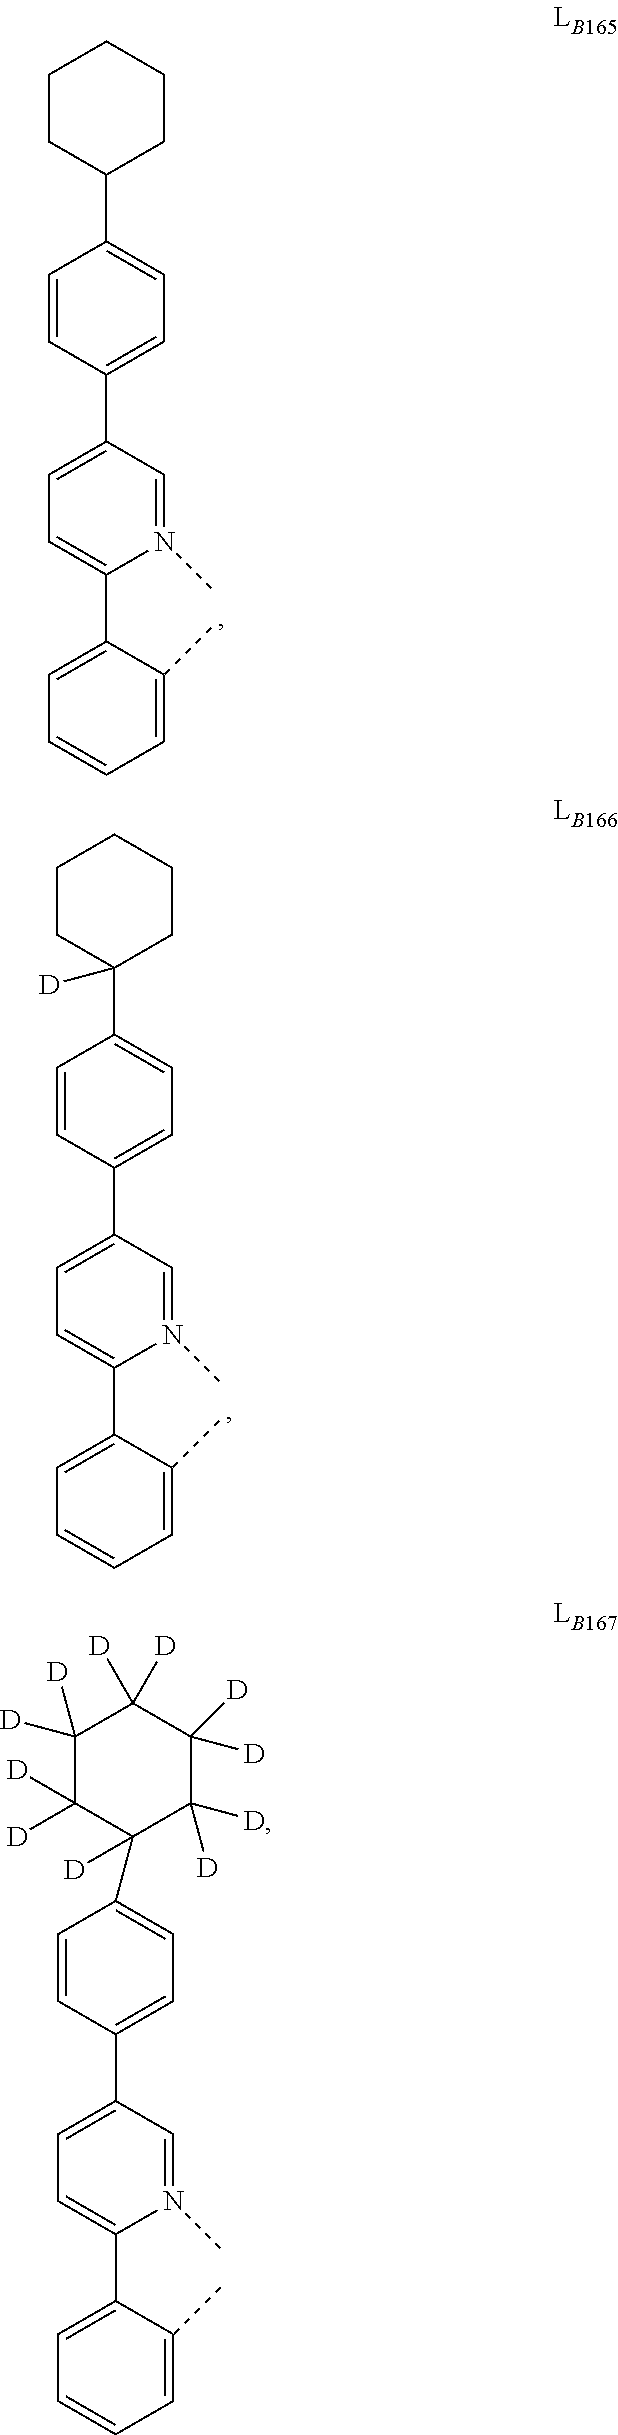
C1(C2=CC=C(C3=CC=C(C4CCCCC4)C=C3)C=N2C)=CC=CC=C1C.C1(C2=CC=C(C3=CC=C(C4([D])CCCCC4)C=C3)C=N2C)=CC=CC=C1C.C1(C2=CC=C(C3=CC=C(C4([D])C([D])([D])C([D])([D])C([D])([D])C([D])([D])C4([D])[D])C=C3)C=N2C)=CC=CC=C1C
